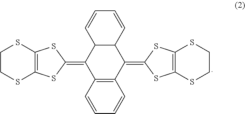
C12C(C=CC=C1)C(=C1SC3=C(S1)SCCS3)C1=C(C2=C2SC3=C(S2)SCCS3)C=CC=C1
